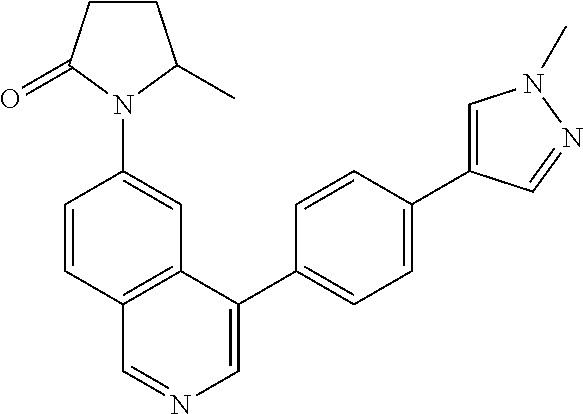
C1=CC(N2C(C)CCC2=O)=CC2=C1C=NC=C2C1=CC=C(C2=CN(C)N=C2)C=C1
